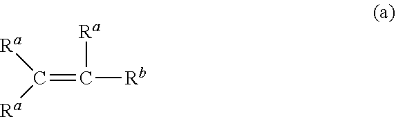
[Ra]C([Ra])=C([Rb])[Ra]
